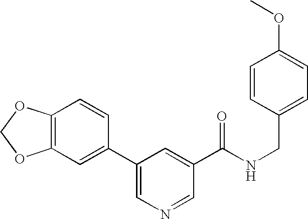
C12=C(C=C(C3=CN=CC(C(NCC4=CC=C(OC)C=C4)=O)=C3)C=C1)OCO2
